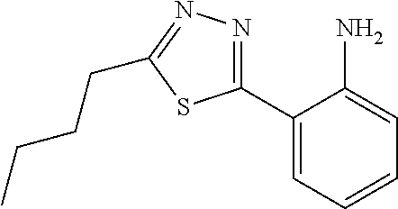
C1(C2=NN=C(CCCC)S2)=CC=CC=C1N
